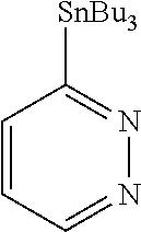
C1=CC=NN=C1[SnBu3]
